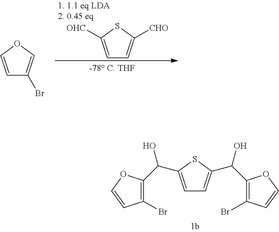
C1=C([CHO])SC([OHC])=C1.BrC1=COC=C1.C1(C(O)C2=CC=C(C(C3=C(Br)C=CO3)O)S2)=C(Br)C=CO1
